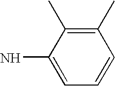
C1(C)=C(C)C(N)=CC=C1
